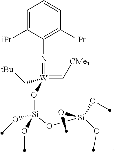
C1=C([iPr])C(N=[W](=C[CMe3])(O[Si](OC)(O[Si](OC)(OC)OC)OC)C[tBu])=C([iPr])C=C1
